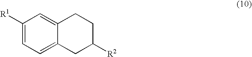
C1([R1])=CC=C2C(=C1)CCC([R2])C2
